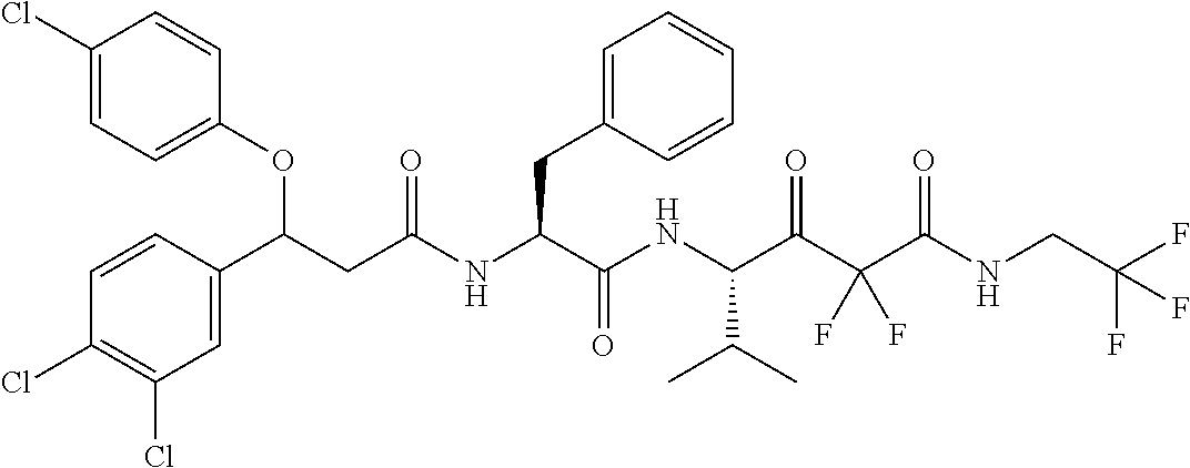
C1=CC(Cl)=C(Cl)C=C1C(CC(NC(C(NC(C(C(C(NCC(F)(F)F)=O)(F)F)=O)C(C)C)=O)CC1=CC=CC=C1)=O)OC1=CC=C(Cl)C=C1
